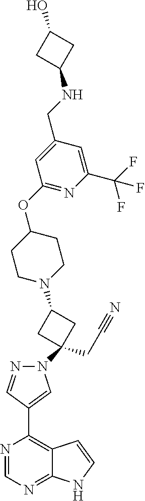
N1=CN=C2C(=C1C1=CN(C3(CC#N)CC(N4CCC(OC5=NC(C(F)(F)F)=CC(CNC6CC(O)C6)=C5)CC4)C3)N=C1)C=CN2
